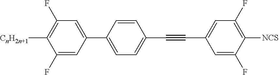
C1(F)=CC(C2=CC=C(C#CC3=CC(F)=C([NCS])C(F)=C3)C=C2)=CC(F)=C1[CnH2n+1]
